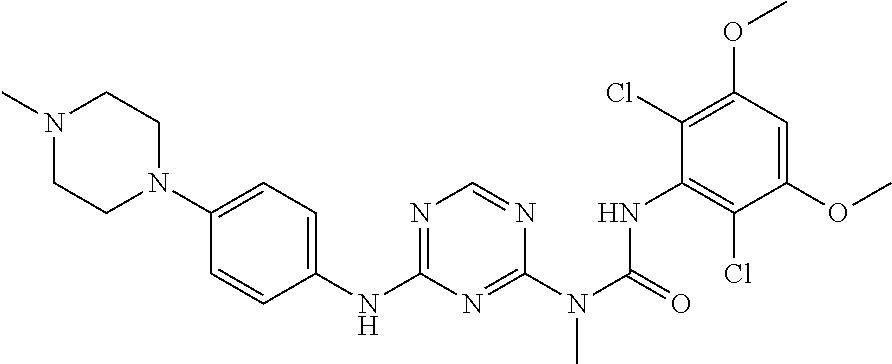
C1CN(C2=CC=C(NC3=NC=NC(N(C(=O)NC4=C(Cl)C(OC)=CC(OC)=C4Cl)C)=N3)C=C2)CCN1C
